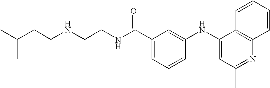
C(C1=CC=CC(NC2=CC(C)=NC3=C2C=CC=C3)=C1)(NCCNCCC(C)C)=O
